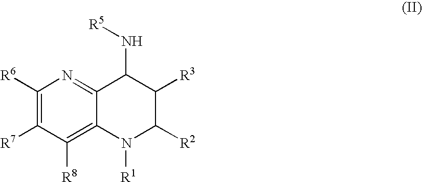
C1([R6])=C([R7])C([R8])=C2C(=N1)C(N[R5])C([R3])C([R2])N2[R1]
